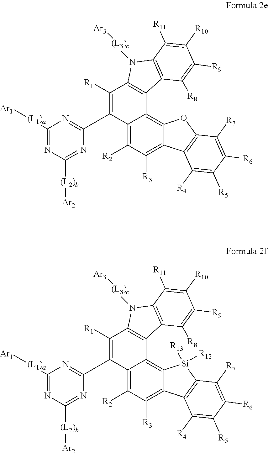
C1([R1])=C(C2=NC([(L1)a][Ar1])=NC([(L2)b][Ar2])=N2)C2=C([R2])C([R3])=C3C(=C2C2=C1N([(L3)c][Ar3])C1=C2C([R8])=C([R9])C([R10])=C1[R11])OC1=C3C([R4])=C([R5])C([R6])=C1[R7].C1([R1])=C(C2=NC([(L1)a][Ar1])=NC([(L2)b][Ar2])=N2)C2=C([R2])C([R3])=C3C(=C2C2=C1N([(L3)c][Ar3])C1=C2C([R8])=C([R9])C([R10])=C1[R11])[Si]([R12])([R13])C1=C3C([R4])=C([R5])C([R6])=C1[R7]
